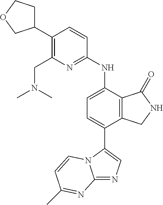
C1(C2=C(CN(C)C)N=C(NC3=CC=C(C4=CN=C5N4C=CC(C)=N5)C4=C3C(=O)NC4)C=C2)CCOC1
